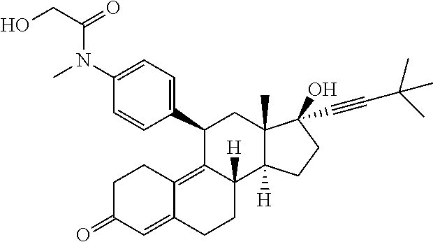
OCC(N(C)C1=CC=C(C2C3=C4C(=CC(=O)CC4)CCC3([H])C3([H])C(C)(C2)C(O)(C#CC(C)(C)C)CC3)C=C1)=O
